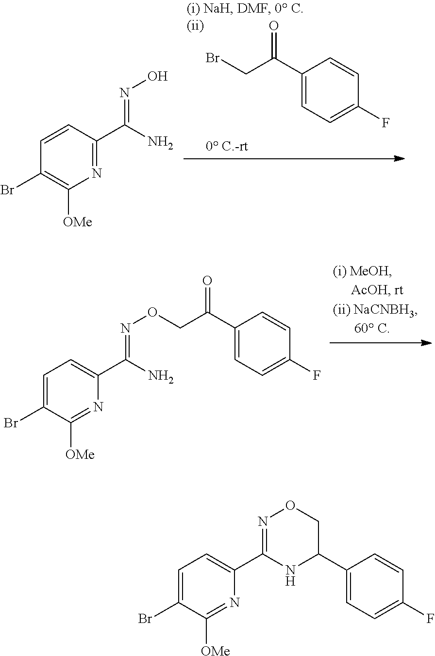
BrCC(C1=CC=C(F)C=C1)=O.N1=C(C(N)=NO)C=CC(Br)=C1[OMe].N1=C([OMe])C(Br)=CC=C1C(N)=NOCC(=O)C1=CC=C(F)C=C1.N1=C([OMe])C(Br)=CC=C1C1=NOCC(C2=CC=C(F)C=C2)N1
